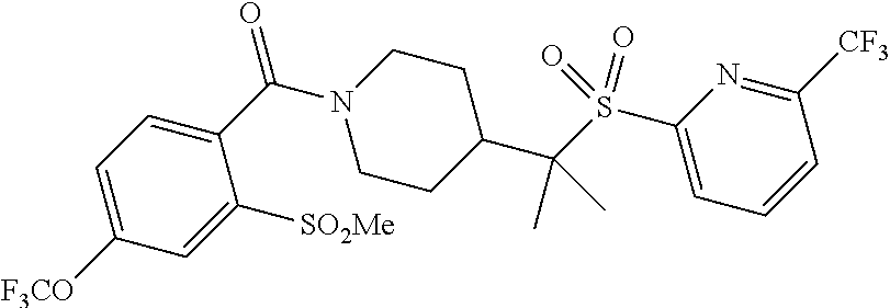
C1([SO2Me])=CC([F3CO])=CC=C1C(N1CCC(C(S(C2=CC=CC([CF3])=N2)(=O)=O)(C)C)CC1)=O
